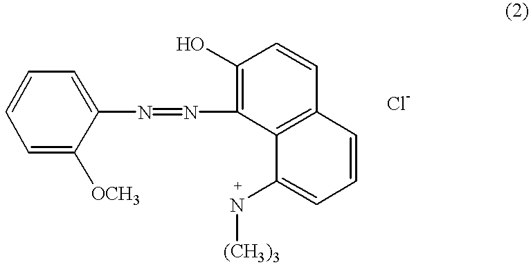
C1=CC=C(N=NC2=C(O)C=CC3=C2C(N[(CH3)3])=CC=C3)C([OCH3])=C1
